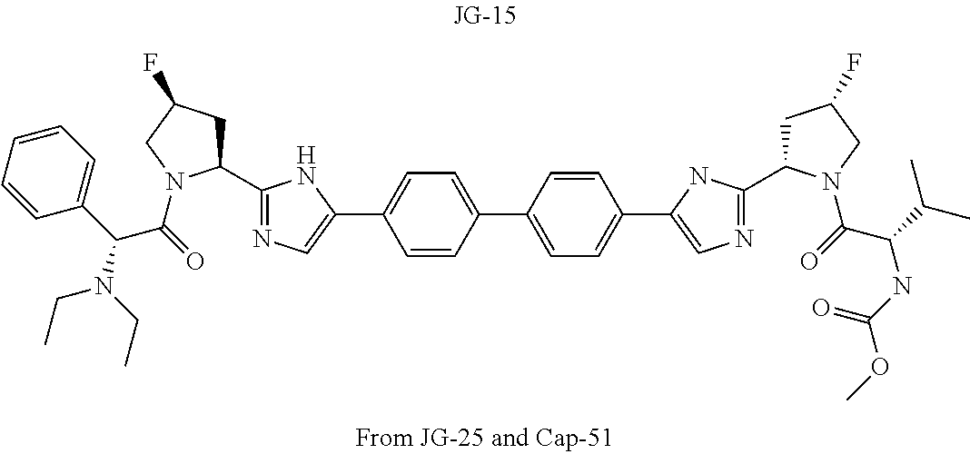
N1=C(C2CC(F)CN2C(=O)C(N(CC)CC)C2=CC=CC=C2)NC(C2=CC=C(C3=CC=C(C4=CN=C(C5CC(F)CN5C(=O)C(NC(=O)OC)C(C)C)N4)C=C3)C=C2)=C1
